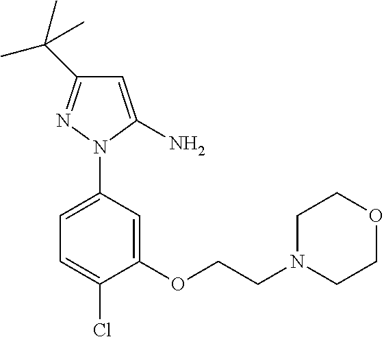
C1=C(N2N=C(C(C)(C)C)C=C2N)C=C(OCCN2CCOCC2)C(Cl)=C1
